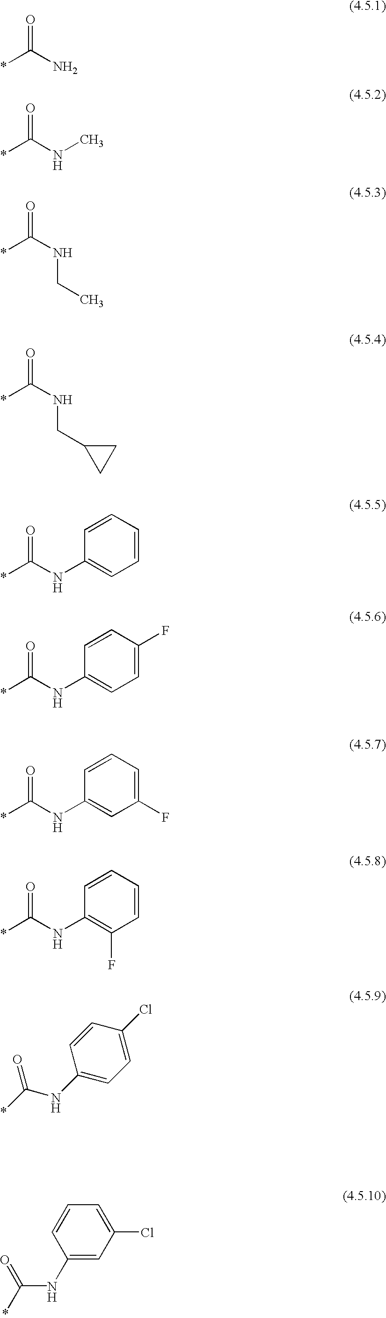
*C(N)=O.*C(NC)=O.*C(NCC)=O.*C(NCC1CC1)=O.*C(NC1=CC=CC=C1)=O.*C(NC1=CC=C(F)C=C1)=O.*C(NC1=CC(F)=CC=C1)=O.*C(NC1=C(F)C=CC=C1)=O.C1=CC(NC(*)=O)=CC=C1Cl.C1=CC(NC(*)=O)=CC(Cl)=C1
